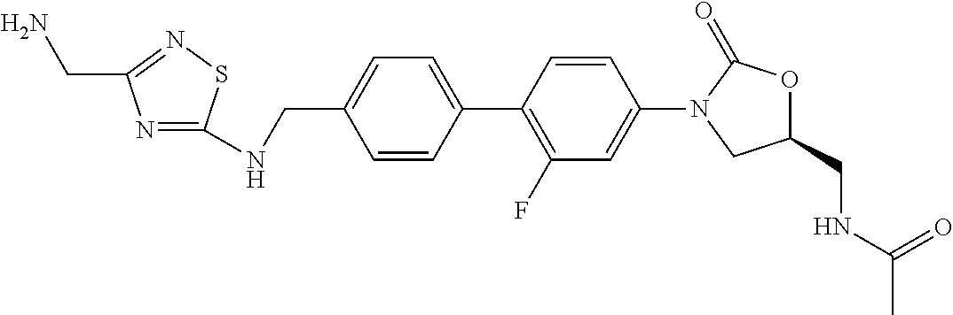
C1(C2=CC=C(CNC3=NC(CN)=NS3)C=C2)=C(F)C=C(N2CC(CNC(C)=O)OC2=O)C=C1
